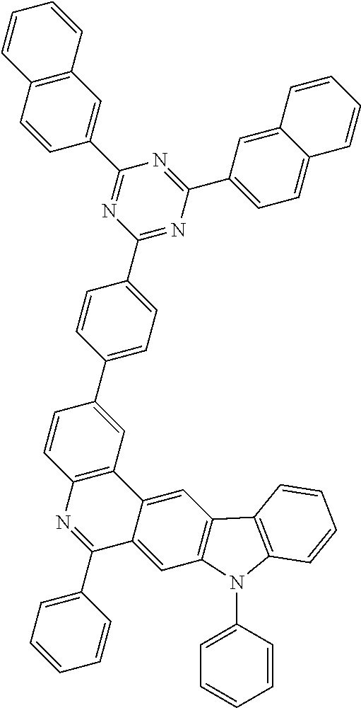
C1=CC=C(C2=NC3=C(C4=CC5=C(C=C24)N(C2=CC=CC=C2)C2=C5C=CC=C2)C=C(C2=CC=C(C4=NC(C5=CC=C6C(=C5)C=CC=C6)=NC(C5=CC6=C(C=C5)C=CC=C6)=N4)C=C2)C=C3)C=C1
